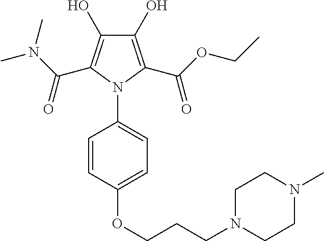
C1(O)=C(C(OCC)=O)N(C2=CC=C(OCCCN3CCN(C)CC3)C=C2)C(C(N(C)C)=O)=C1O
